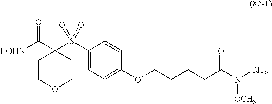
C1COCCC1(C([HOHN])=O)S(C1=CC=C(OCCCCC(N(C)[OCH3])=O)C=C1)(=O)=O
